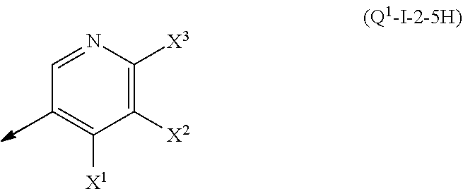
C1=NC([X3])=C([X2])C([X1])=C1
